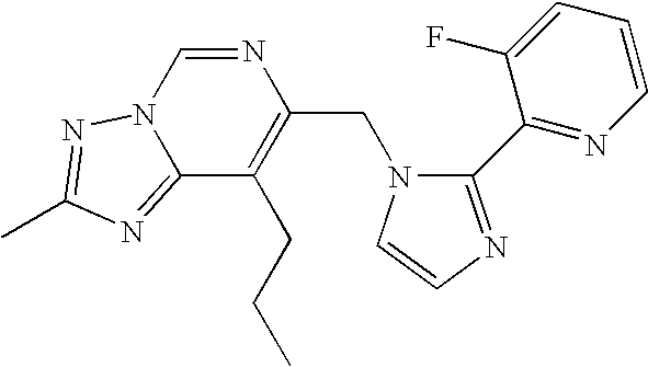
N1=CN2C(=NC(C)=N2)C(CCC)=C1CN1C(C2=NC=CC=C2F)=NC=C1
